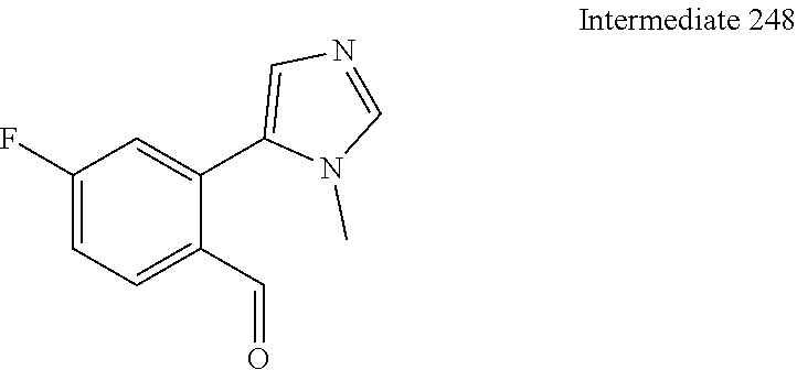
C1(F)=CC=C(C=O)C(C2=CN=CN2C)=C1
